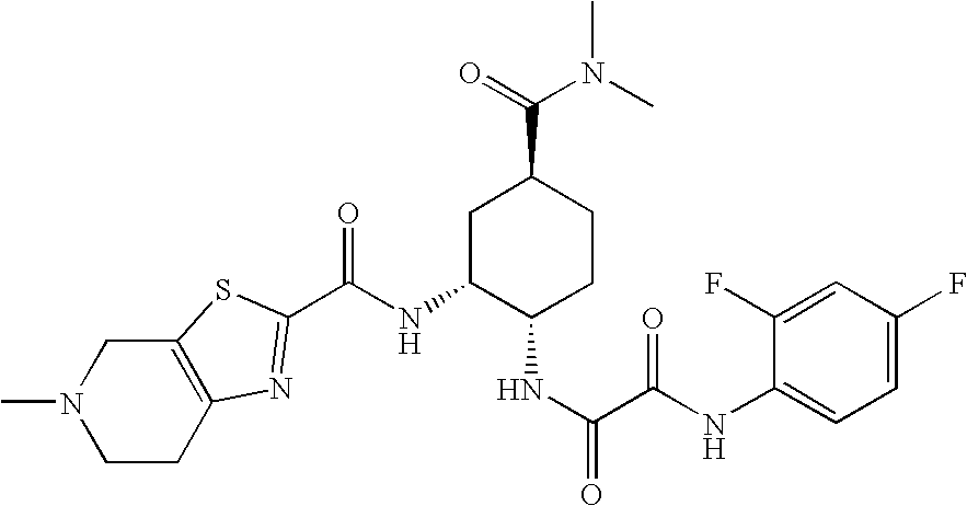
C1CC2=C(CN1C)SC(C(NC1C(NC(C(NC3=CC=C(F)C=C3F)=O)=O)CCC(C(=O)N(C)C)C1)=O)=N2
